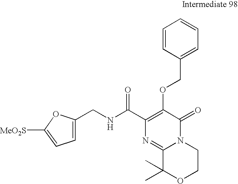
C1=CC(COC2=C(C(NCC3=CC=C([MeO2S])O3)=O)N=C3N(C2=O)CCOC3(C)C)=CC=C1
